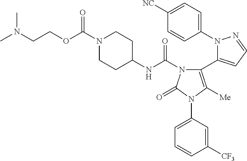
C1(N2C(C3=C([Me])N(C4=CC=CC([CF3])=C4)C(=O)N3C(NC3CCN(C(OCCN(C)C)=O)CC3)=O)=CC=N2)=CC=C([NC])C=C1
